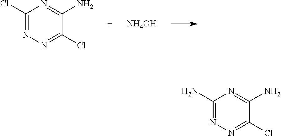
C1(Cl)=NN=C(Cl)C(N)=N1.[NH4OH].C1(N)=NN=C(Cl)C(N)=N1
